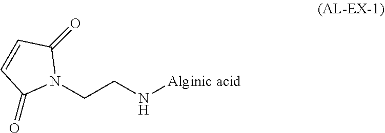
N1(CCN[Alginic acid])C(=O)C=CC1=O
